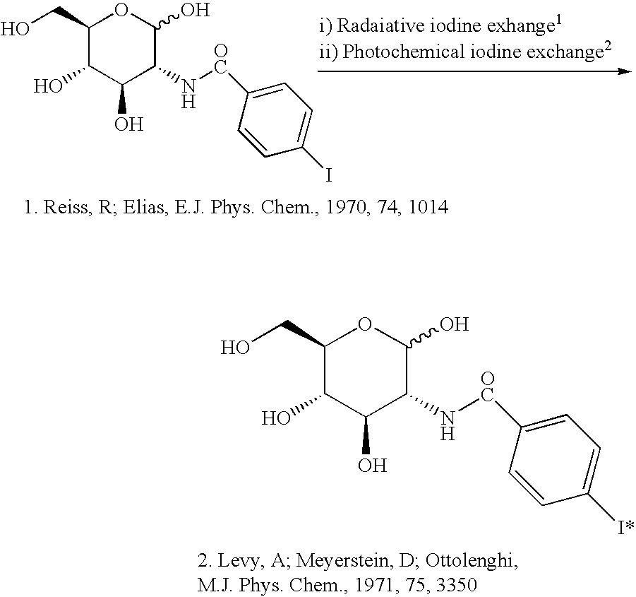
C1(CO)C(O)C(O)C(N[OC]C2=CC=C([I*])C=C2)C(O)O1.C1(CO)C(O)C(O)C(N[OC]C2=CC=C(I)C=C2)C(O)O1
